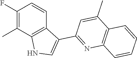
C1(F)=C(C)C2=C(C=C1)C(C1=NC3=C(C(C)=C1)C=CC=C3)=CN2
